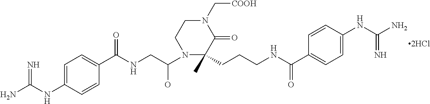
NC(NC1=CC=C(C(NCC(N2C(C)(CCCNC(C3=CC=C(NC(N)=N)C=C3)=O)C(=O)N(C[COOH])CC2)O)=O)C=C1)=N
